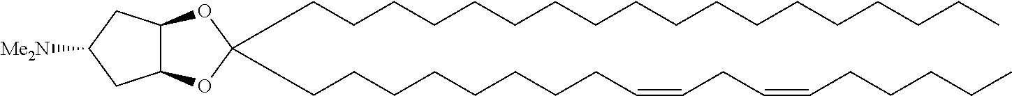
C(CCCCCCCCCCCCCCCCC)C1(CCCCCCCCC=CCC=CCCCCC)OC2C(O1)CC([Me2N])C2
